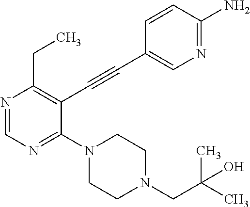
N1=CN=C(N2CCN(CC(C)(C)O)CC2)C(C#CC2=CN=C(N)C=C2)=C1CC
